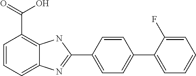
C1=CC=C2C(=C1C(=O)O)NC(C1=CC=C(C3=CC=CC=C3F)C=C1)=N2
